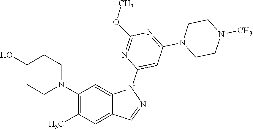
C1(N2CCC(O)CC2)=C(C)C=C2C(=C1)N(C1=CC(N3CCN(C)CC3)=NC(OC)=N1)N=C2
